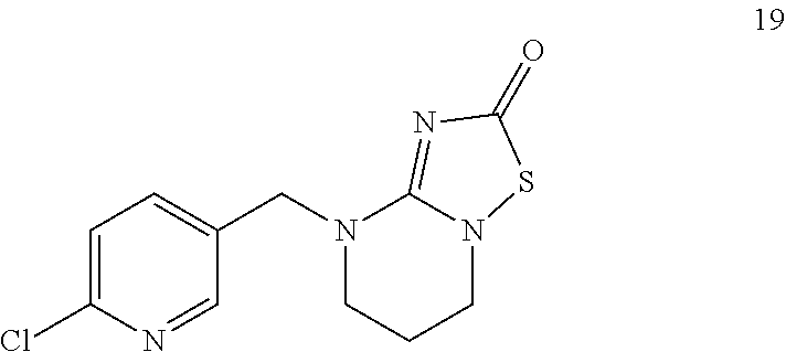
C1=C(Cl)N=CC(CN2C3=NC(=O)SN3CCC2)=C1
